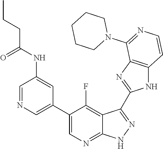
C1=NC=C(C2=CN=C3C(=C2F)C(C2=NC4=C(N2)C=CN=C4N2CCCCC2)=N[N H]3)C=C1NC(CCC)=O
